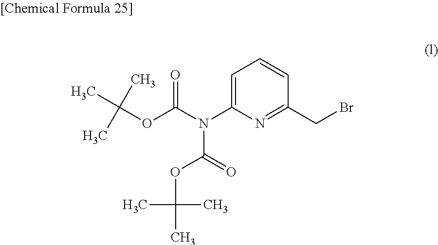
N(C(OC(C)(C)C)=O)(C1=CC=CC(CBr)=N1)C(OC(C)(C)C)=O
